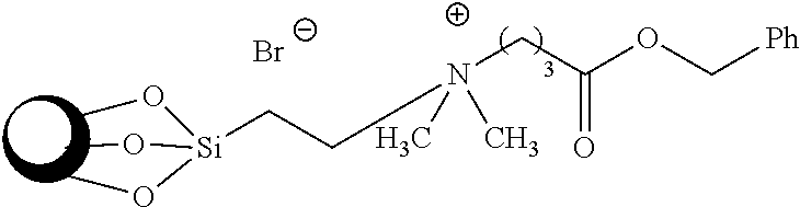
[Br-].[Si](CCCN(CC(OC[Ph])=O)(C)C)(OC)(OC)OC
